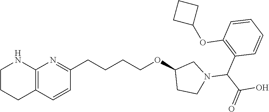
C12=C(C=CC(CCCCOC3CCN(C(C(O)=O)C4=C(OC5CCC5)C=CC=C4)C3)=N1)CCCN2
